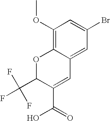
FC(C1C(C(=O)O)=CC2=CC(Br)=CC(OC)=C2O1)(F)F
